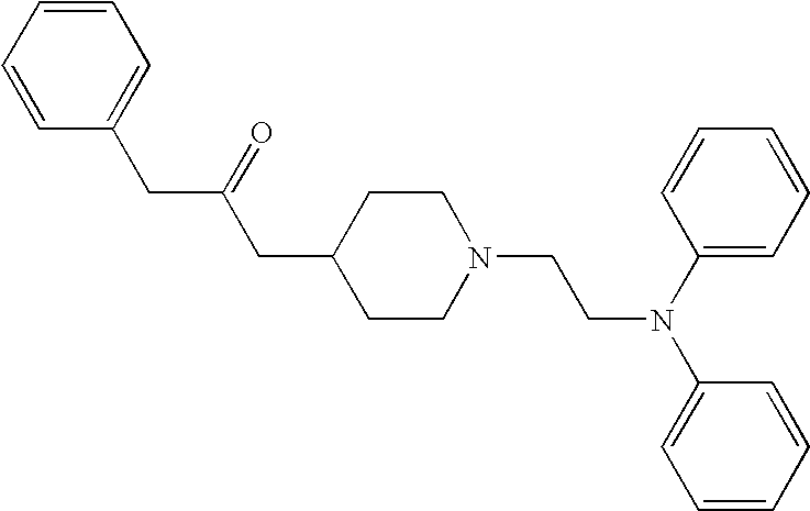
C1(CC(=O)CC2CCN(CCN(C3=CC=CC=C3)C3=CC=CC=C3)CC2)=CC=CC=C1
